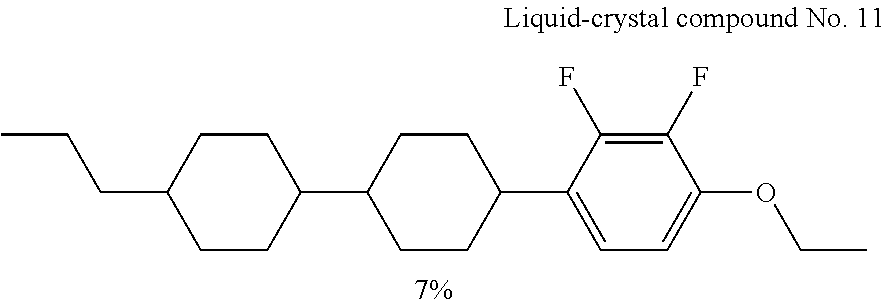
C(CC1CCC(C2CCC(C3=CC=C(OCC)C(F)=C3F)CC2)CC1)C
